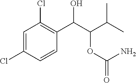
C1=C(Cl)C=CC(C(C(C(C)C)OC(N)=O)O)=C1Cl
